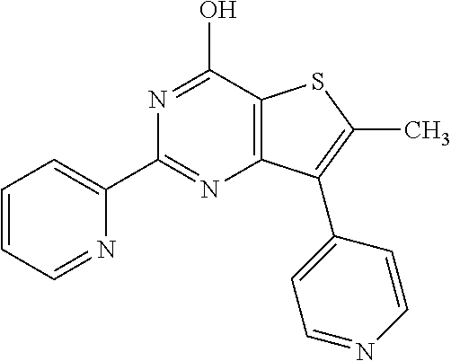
N1=C(C2=CC=CC=N2)N=C(O)C2=C1C(C1=CC=NC=C1)=C(C)S2
